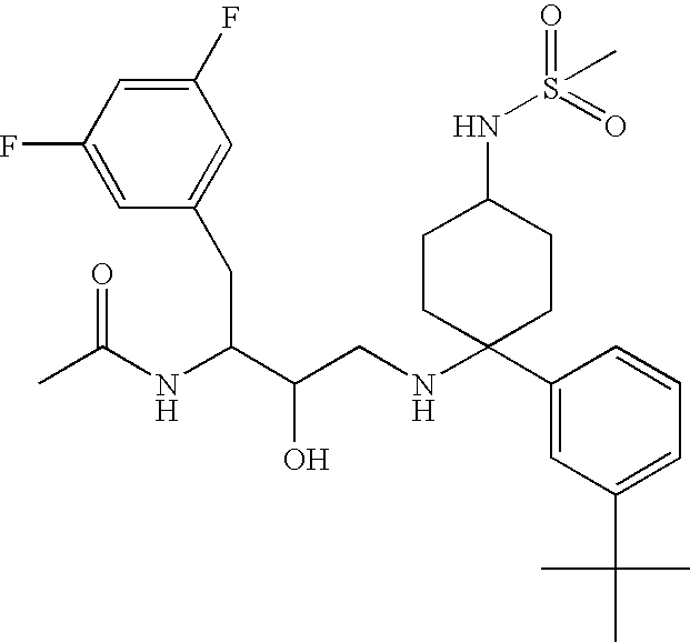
C1(F)=CC(F)=CC(CC(C(CNC2(C3=CC(C(C)(C)C)=CC=C3)CCC(NS(=O)(=O)C)CC2)O)NC(C)=O)=C1
